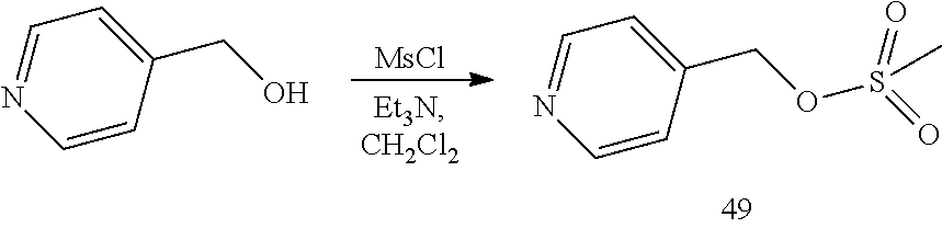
[MsCl].C1=NC=CC(COS(=O)(=O)C)=C1.C1=NC=CC(CO)=C1
